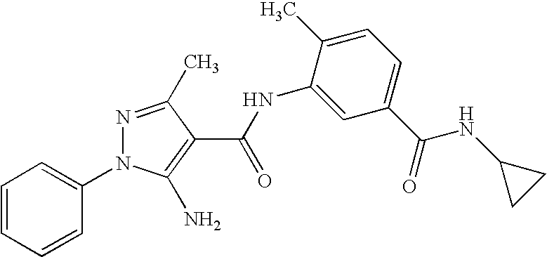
C1=CC=CC(N2N=C(C)C(C(NC3=CC(C(=O)NC4CC4)=CC=C3C)=O)=C2N)=C1
